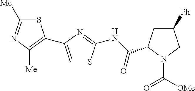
S1C([Me])=NC([Me])=C1C1=CSC(NC(=O)C2CC([Ph])CN2C([OMe])=O)=N1
